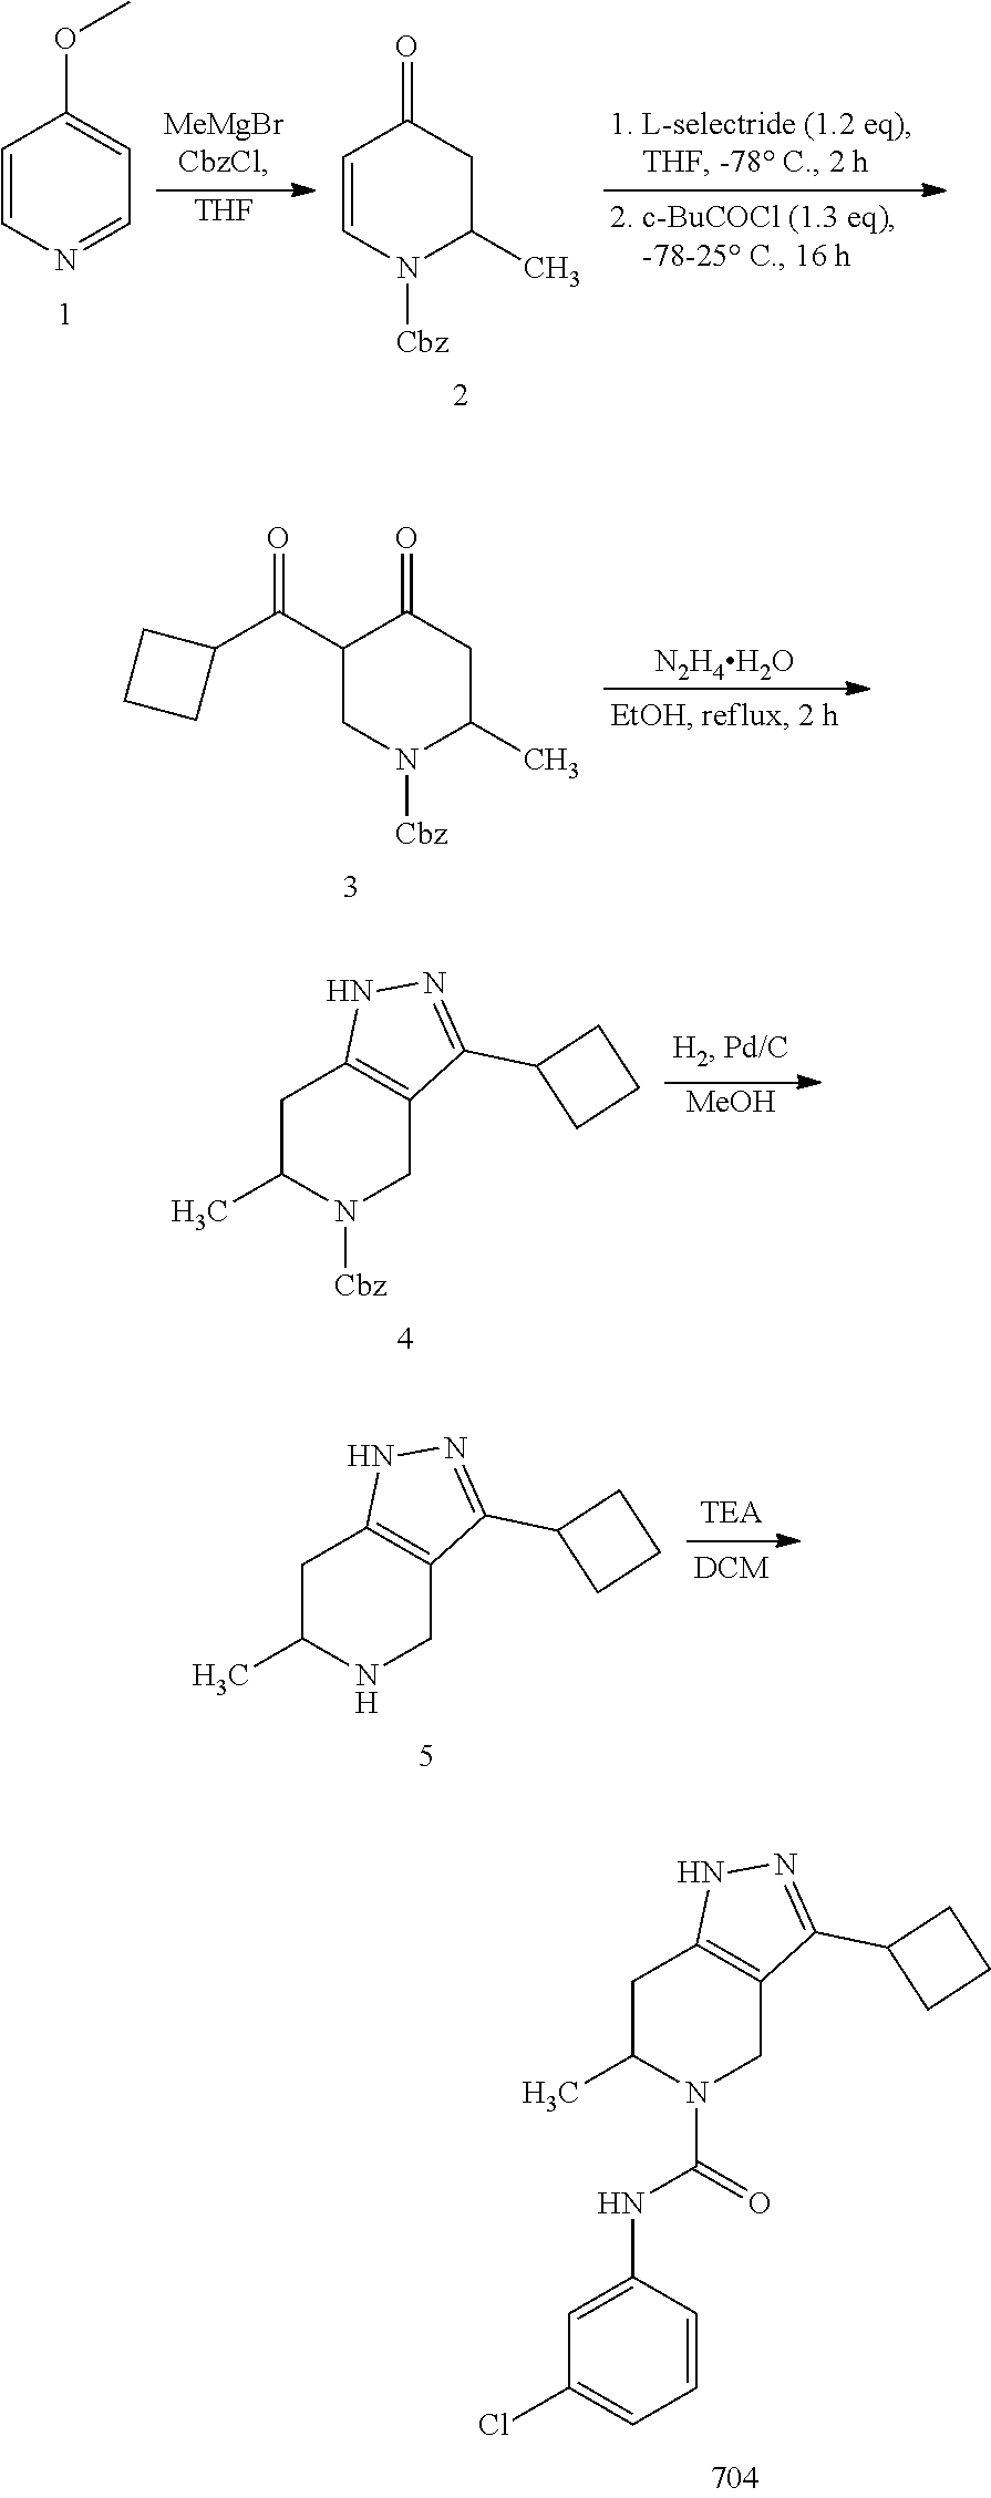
C1C(C)N(C(=O)NC2=CC(Cl)=CC=C2)CC2=C1NN=C2C1CCC1.C1=CN=CC=C1OC.[THF].C1=CN([Cbz])C(C)CC1=O.C1(C(C2CCC2)=O)CN([Cbz])C(C)CC1=O.[N2H4H2O].C1C(C)N([Cbz])CC2=C1NN=C2C1CCC1.[MeOH].C1C(C)NCC2=C1NN=C2C1CCC1
